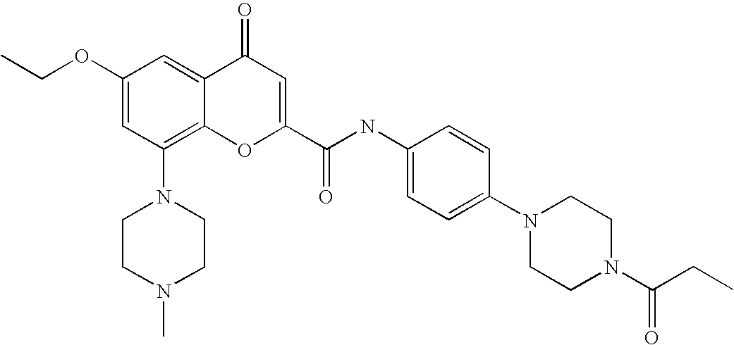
C1(OCC)=CC(N2CCN(C)CC2)=C2C(=C1)C(=O)C=C(C(=O)NC1=CC=C(N3CCN(C(CC)=O)CC3)C=C1)O2
